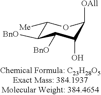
[OAll]C1C(O)C([BnO])C([BnO])C([Me])O1
